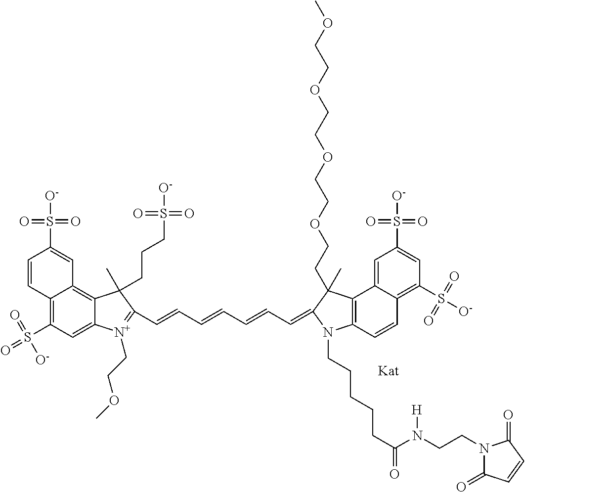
C12=C(S(=O)(=O)[O-])C=C3C(=C1C=C(S([O-])(=O)=O)C=C2)C(C)(CCCS([O-])(=O)=O)C(C=CC=CC=CC=C1N(CCCCCC(=O)N(CCN2C(=O)C=CC2=O)[H])C2=C(C4=CC(S([O-])(=O)=O)=CC(S([O-])(=O)=O)=C4C=C2)C1(C)CCOCCOCCOCCOC)=[N+]3CCOC
